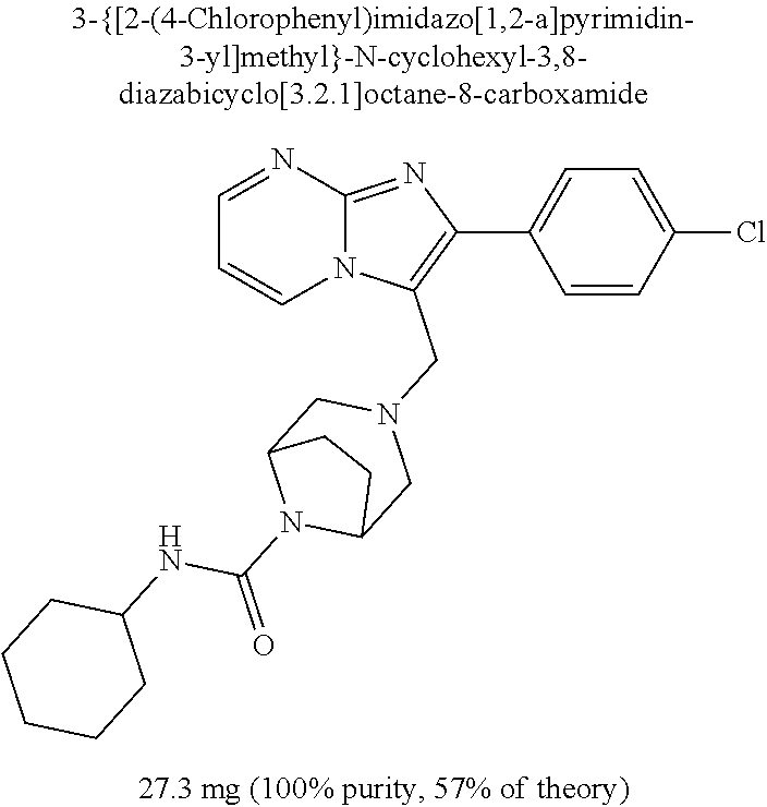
C1=CC(Cl)=CC=C1C1=C(CN2CC3N(C(=O)NC4CCCCC4)C(C2)CC3)N2C(=N1)N=CC=C2
